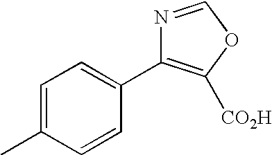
C1=C(C)C=CC(C2=C([CO2H])OC=N2)=C1
